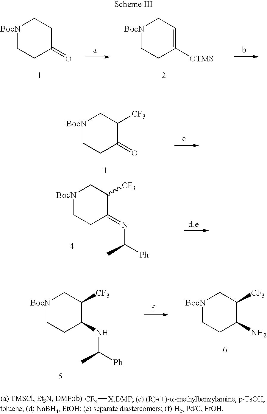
[BocN]1CCC(=O)CC1.[BocN]1CCC([OTMS])=CC1.[BocN]1CCC(=O)C([CF3])C1.[BocN]1CCC(=NC([Ph])C)C([CF3])C1.[BocN]1CCC(NC([Ph])C)C([CF3])C1.[BocN]1CCC(N)C([CF3])C1.[CF3][X]
